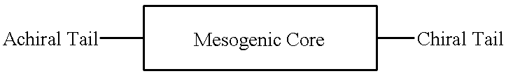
[Achiral Tail]C1CCC([Chiral Tail])CC1
